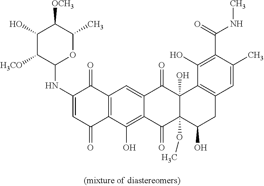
C12=C(C(O)=C3C(=C1)C(=O)C1(O)C(OC)(C3=O)C(O)CC3=C1C(O)=C(C(=O)NC)C(C)=C3)C(=O)C=C(NC1OC(C)C([OCH3])C(O)C1[H3CO])C2=O
